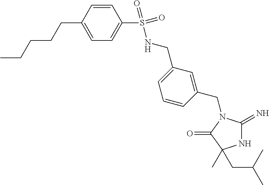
C1=C(CNS(C2=CC=C(CCCCC)C=C2)(=O)=O)C=C(CN2C(=N)NC(C)(CC(C)C)C2=O)C=C1
